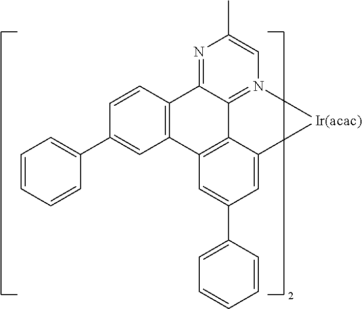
C12=N3C=C(C)N=C1C1=C(C4=C2C(=CC(C2=CC=CC=C2)=C4)[Ir(acac)]3)C=C(C2=CC=CC=C2)C=C1
